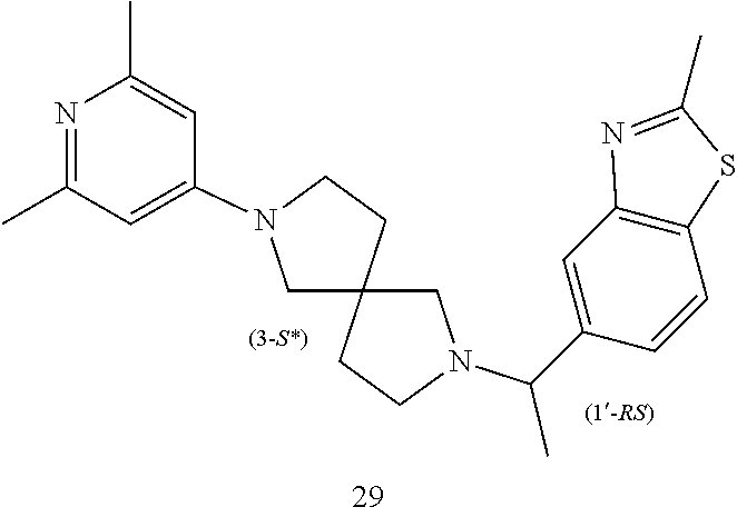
C12(CN(C(C3=CC4=C(C=C3)SC(C)=N4)C)CC1)CCN(C1=CC(C)=NC(C)=C1)C2
